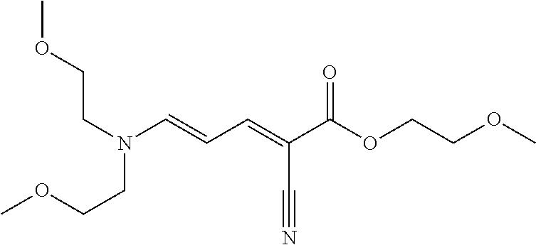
COCCN(CCOC)C=CC=C(C(OCCOC)=O)C#N
